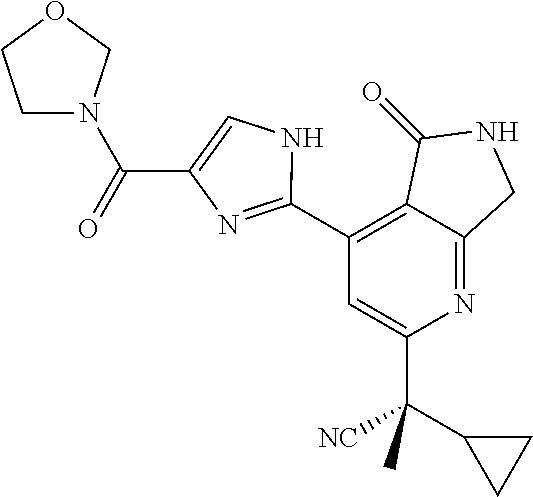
C1(C2=NC(C(N3CCOC3)=O)=CN2)=C2C(=NC(C([CN])(C3CC3)C)=C1)CNC2=O
